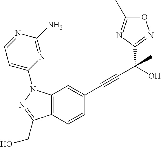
C12=C(C=CC(C#CC(O)(C)C3=NOC(C)=N3)=C1)C(CO)=NN2C1=CC=NC(N)=N1
